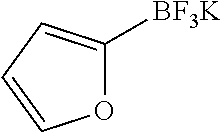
C1([BF3K])=CC=CO1
